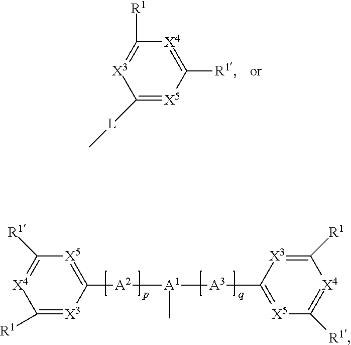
C1([L]C)=[X5]C([R1])=[X4]C([R1])=[X3]1.C1([R1])=[X3]C([A2][A1](C)[A3]C2=[X5]C([R1])=[X4]C([R1])=[X3]2)=[X5]C([R1])=[X4]1
